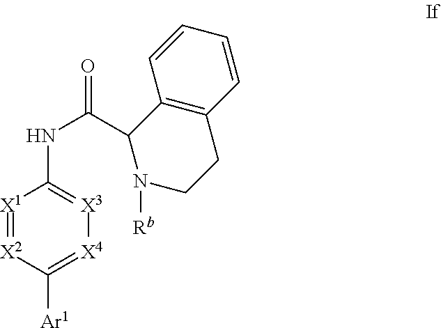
[X1]1=[X2]C([Ar1])=[X4][X3]=C1NC(C1N([Rb])CCC2=C1C=CC=C2)=O
